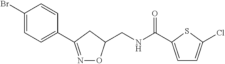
C1(Br)=CC=C(C2=NOC(CNC(=O)C3=CC=C(Cl)S3)C2)C=C1
